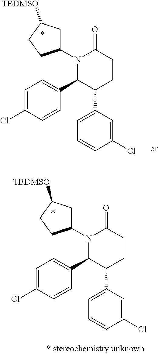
N1(C2CC([TBDMSO])CC2)C(C2=CC=C(Cl)C=C2)C(C2=CC=CC(Cl)=C2)CCC1=O.N1(C2CC([TBDMSO])CC2)C(C2=CC=C(Cl)C=C2)C(C2=CC=CC(Cl)=C2)CCC1=O
